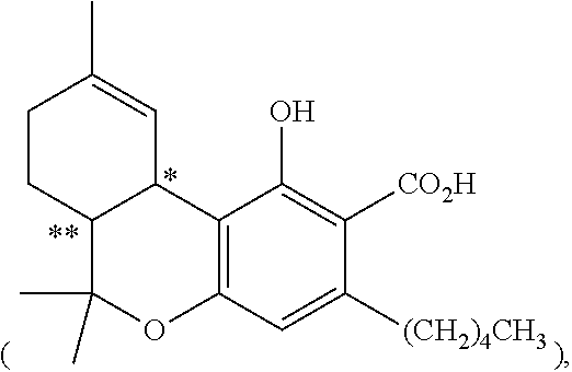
C12C(C)(C)OC3=C(C1C=C(C)CC2)C(O)=C([CO2H])C([(CH2)4CH3])=C3
